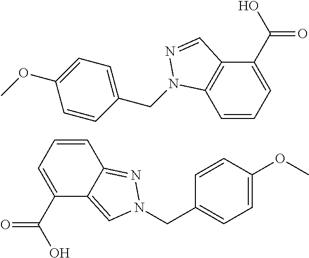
C1(CN2C3=C(C(C(=O)O)=CC=C3)C=N2)=CC=C(OC)C=C1.C12=NN(CC3=CC=C(OC)C=C3)C=C1C(C(=O)O)=CC=C2
